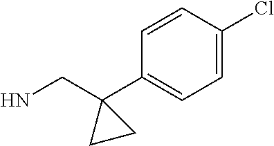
C1=C(Cl)C=CC(C2(CN)CC2)=C1
